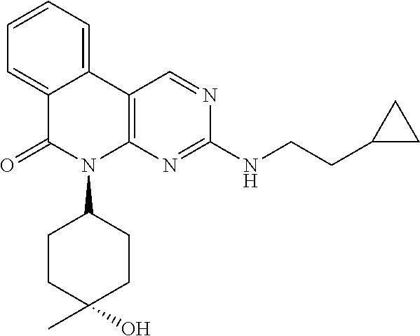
C12=CC=CC=C1C1=C(N(C3CCC(O)(C)CC3)C2=O)N=C(NCCC2CC2)N=C1
